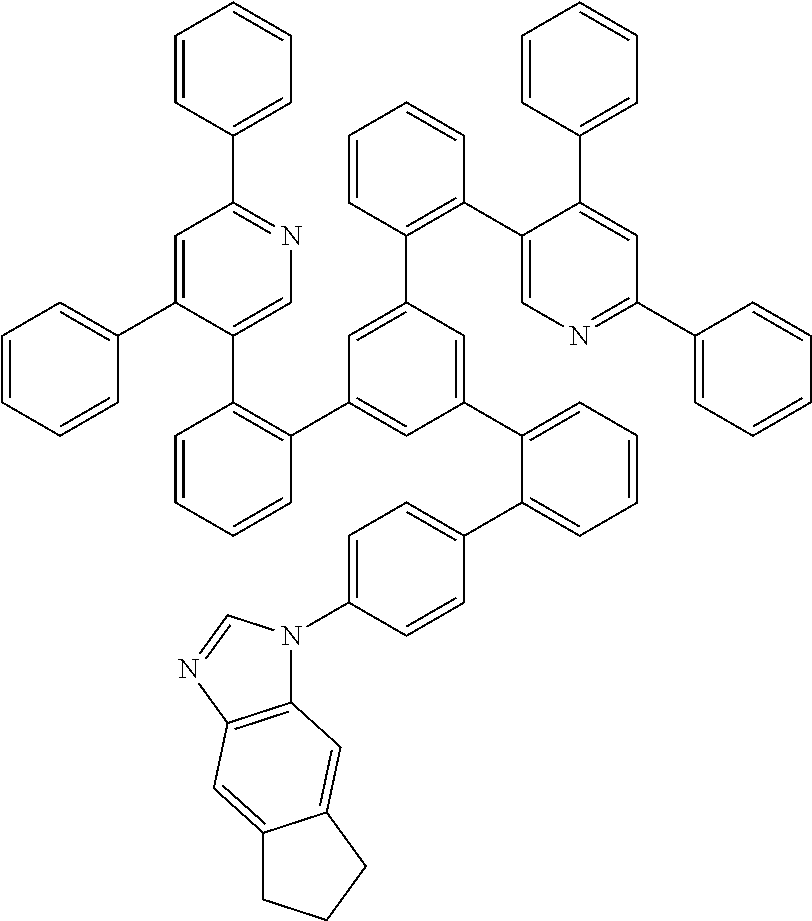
C1=CC(C2=NC=C(C3=C(C4=CC(C5=CC=CC=C5C5=CC=C(N6C7=C(N=C6)C=C6C(=C7)CCC6)C=C5)=CC(C5=C(C6=CN=C(C7=CC=CC=C7)C=C6C6=CC=CC=C6)C=CC=C5)=C4)C=CC=C3)C(C3=CC=CC=C3)=C2)=CC=C1
